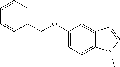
C1=CC(COC2=CC=C3C(=C2)C=CN3C)=CC=C1
